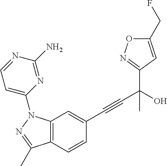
C12=C(C=CC(C#CC(C)(O)C3=NOC(CF)=C3)=C1)C(C)=NN2C1=CC=NC(N)=N1
